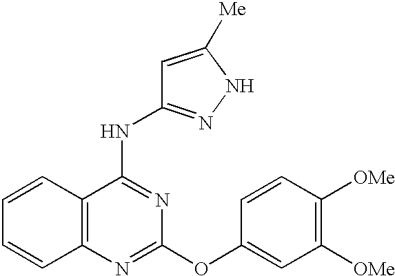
C1=CC2=C(C=C1)N=C(OC1=CC([OMe])=C([OMe])C=C1)N=C2NC1=NNC([Me])=C1
